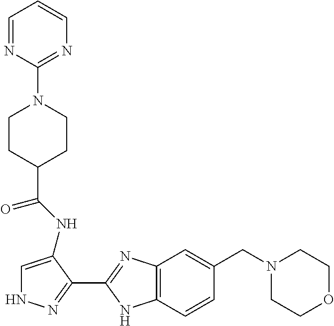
C1=C(NC(C2CCN(C3=NC=CC=N3)CC2)=O)C(C2=NC3=C(N2)C=CC(CN2CCOCC2)=C3)=NN1
